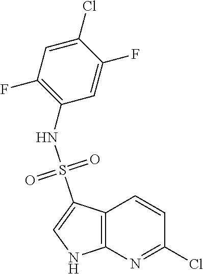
C12=C(N=C(Cl)C=C1)NC=C2S(NC1=C(F)C=C(Cl)C(F)=C1)(=O)=O
